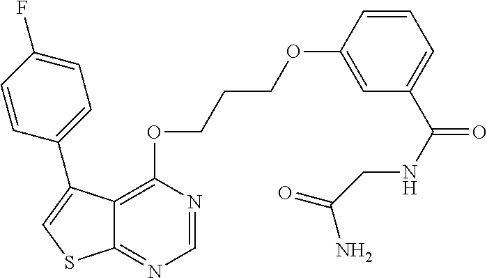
C12=C(OCCCOC3=CC(C(NCC(N)=O)=O)=CC=C3)N=CN=C1SC=C2C1=CC=C(F)C=C1
